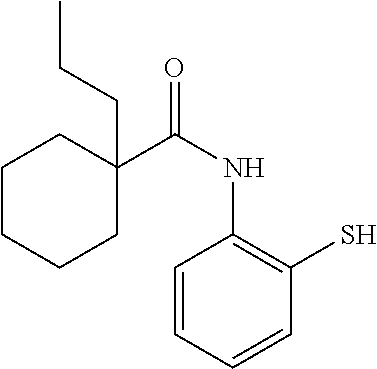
C1=CC=CC(S)=C1NC(=O)C1(CCC)CCCCC1
